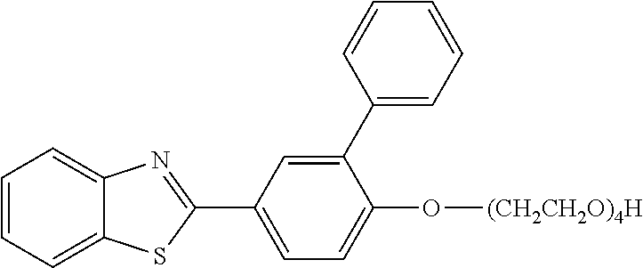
C1=CC=C2C(=C1)N=C(C1=CC=C(O[(CH2CH2O)4H])C(C3=CC=CC=C3)=C1)S2
